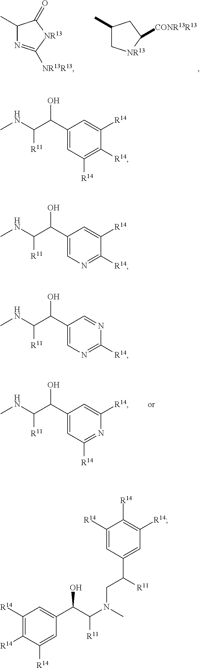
C1(C)N=C([NR13R13])[NR13]C1=O.C1(C)C[NR13]C([CONR13R13])C1.C1(C(C(NC)[R11])O)=CC([R14])=NC([R14])=C1.C1(C(C(NC)[R11])O)=CC([R14])=C([R14])C([R14])=C1.C1(C(C(NC)[R11])O)=CN=C([R14])C([R14])=C1.C1(C(C(NC)[R11])O)=CN=C([R14])N=C1.C1([R14])=C([R14])C([R14])=CC(C(C(N(C)CC(C2=CC([R14])=C([R14])C([R14])=C2)[R11])[R11])O)=C1
